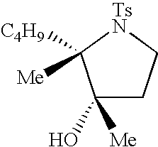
C1(O)([Me])CC[TsN]C1([C4H9])[Me]
